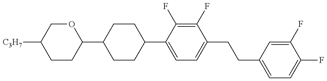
C1(C2CCC(C3=CC=C(CCC4=CC=C(F)C(F)=C4)C(F)=C3F)CC2)OCC([C3H7])CC1
